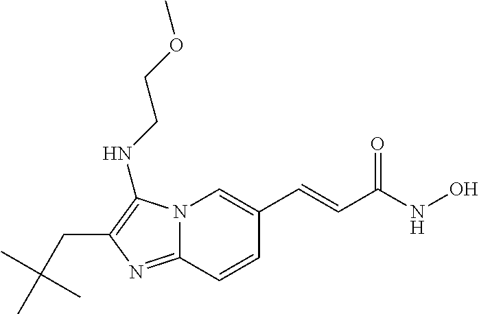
N12C(=NC(CC(C)(C)C)=C1NCCOC)C=CC(C=CC(NO)=O)=C2
